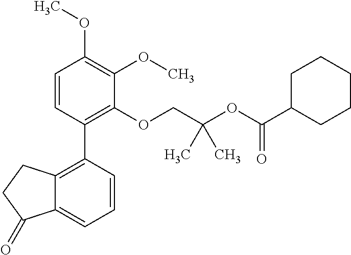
C1=CC(C2=C3C(=CC=C2)C(=O)CC3)=C(OCC(OC(C2CCCCC2)=O)(C)C)C(OC)=C1OC
